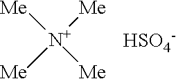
[Me][N+]([Me])([Me])[Me].[HSO4-]
